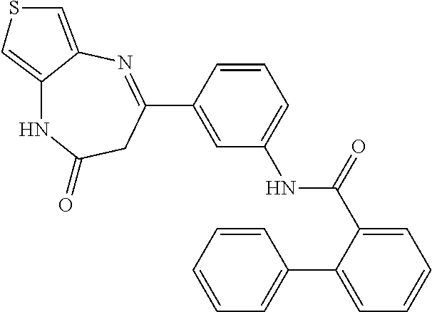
C1=CC(C2=NC3=CSC=C3NC(=O)C2)=CC(NC(C2=CC=CC=C2C2=CC=CC=C2)=O)=C1
